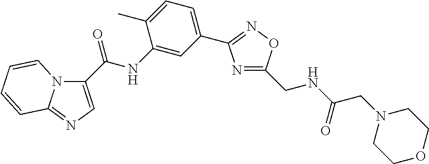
N1=C(CNC(=O)CN2CCOCC2)ON=C1C1=CC=C(C)C(NC(=O)C2=CN=C3N2C=CC=C3)=C1
